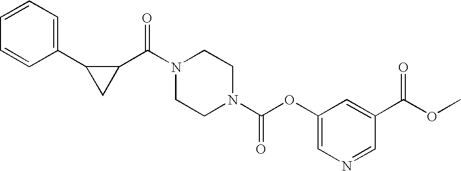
N1(C(C2C(C3=CC=CC=C3)C2)=O)CCN(C(OC2=CN=CC(C(OC)=O)=C2)=O)CC1
